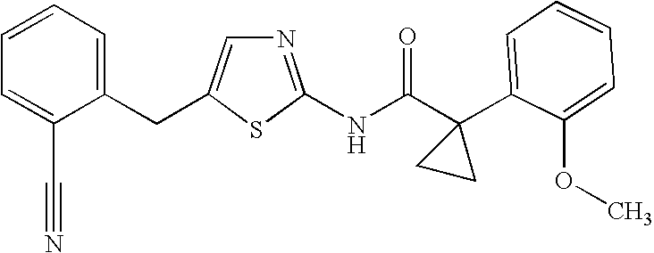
C1=CC=C(C#N)C(CC2=CN=C(NC(C3(C4=CC=CC=C4OC)CC3)=O)S2)=C1
